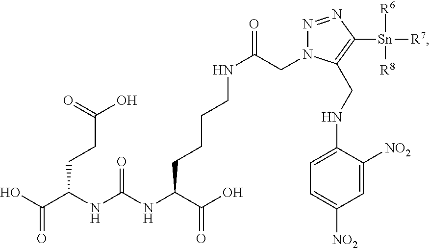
C1=C([NO2])C(NCC2=C([Sn]([R6])([R7])[R8])N=NN2CC(NCCCCC(NC(NC(C(O)=O)CCC(O)=O)=O)C(O)=O)=O)=CC=C1[NO2]
